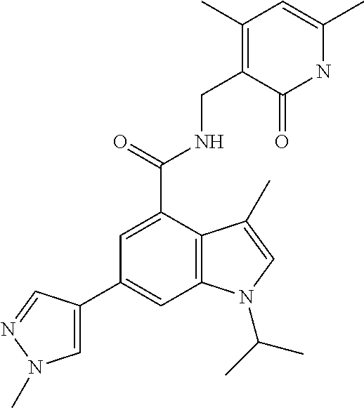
N1C(C)=CC(C)=C(CNC(C2=CC(C3=CN(C)N=C3)=CC3=C2C(C)=CN3C(C)C)=O)C1=O
